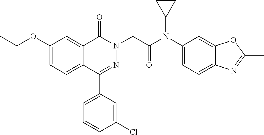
C1(OCC)=CC=C2C(=C1)C(=O)N(CC(=O)N(C1=CC=C3C(=C1)OC(C)=N3)C1CC1)N=C2C1=CC=CC(Cl)=C1
